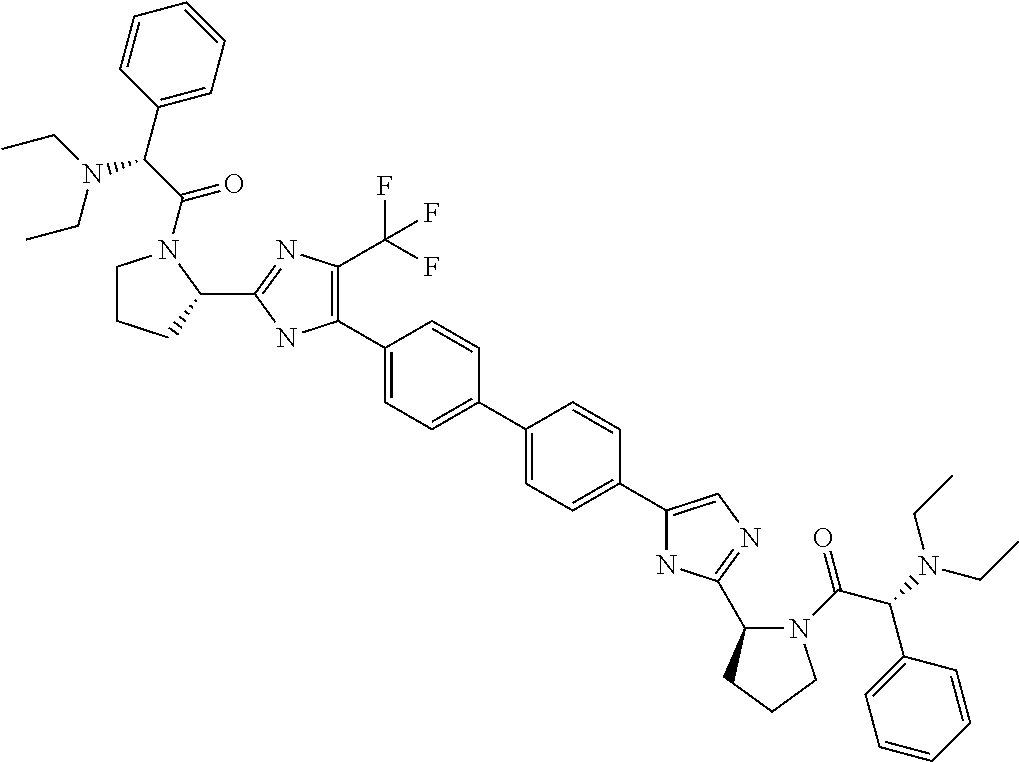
C1(C2=C(C(F)(F)F)N=C(C3CCCN3C(C(C3=CC=CC=C3)N(CC)CC)=O)N2)=CC=C(C2=CC=C(C3=CN=C(C4N(C(C(C5=CC=CC=C5)N(CC)CC)=O)CCC4)N3)C=C2)C=C1
